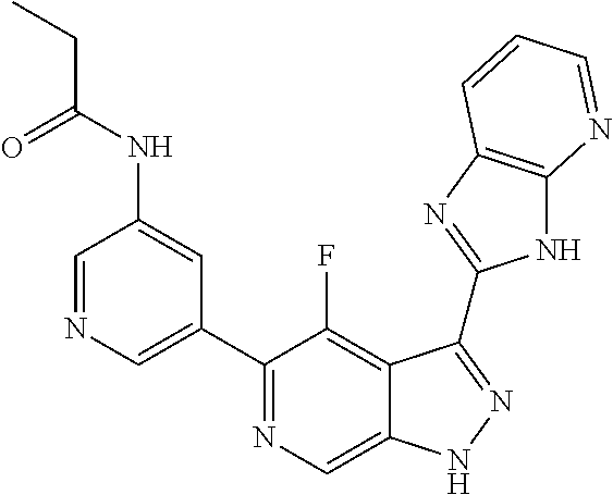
C1=NC=C(C2=NC=C3C(=C2F)C(C2=NC4=C(N2)N=CC=C4)=NN3)C=C1NC(CC)=O
